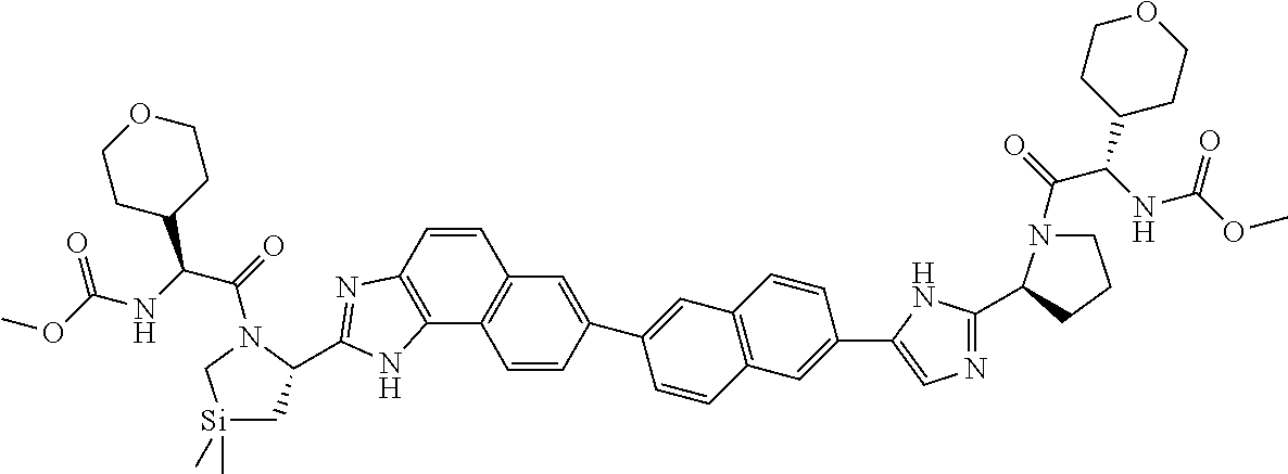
C1=CC2=C(C3=C1C=C(C1=CC4=C(C=C1)C=C(C1=CN=C(C5N(C(=O)C(NC(OC)=O)C6CCOCC6)CCC5)N1)C=C4)C=C3)NC(C1C[Si](C)(C)CN1C(C(C1CCOCC1)NC(OC)=O)=O)=N2
